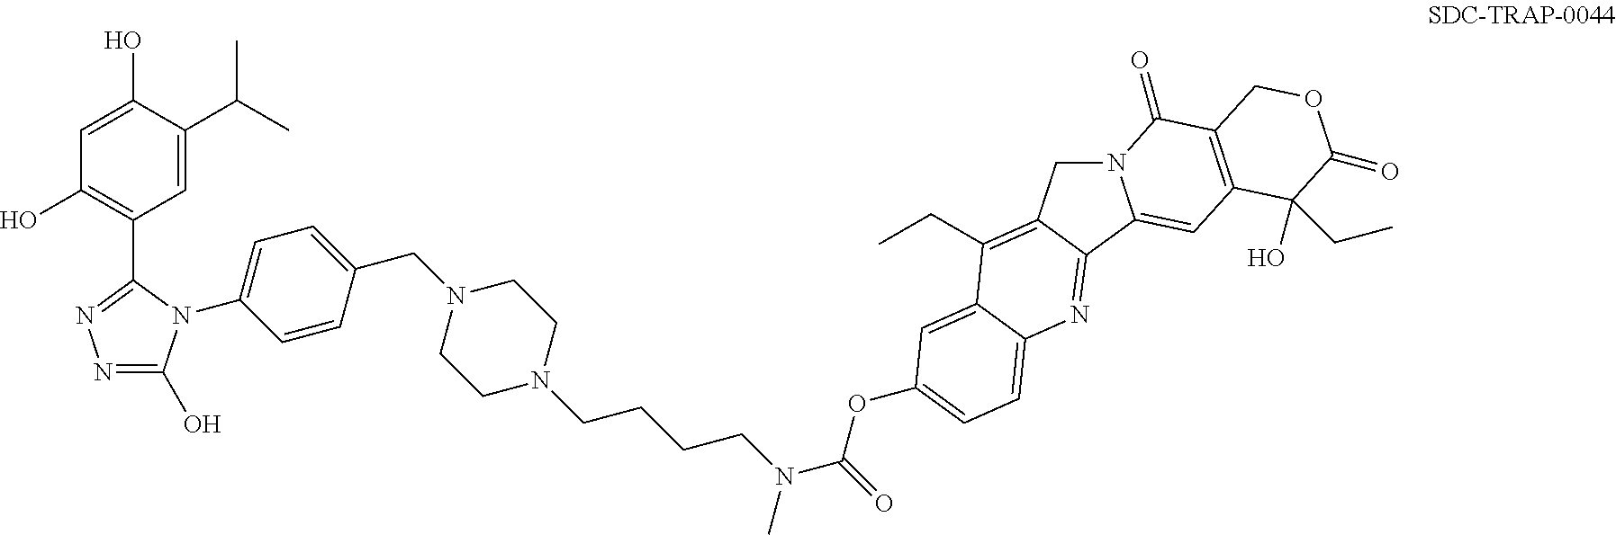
N1=C(O)N(C2=CC=C(CN3CCN(CCCCN(C(OC4=CC=C5C(=C4)C(CC)=C4CN6C(=CC7=C(C6=O)COC(=O)C7(CC)O)C4=N5)=O)C)CC3)C=C2)C(C2=C(O)C=C(O)C(C(C)C)=C2)=N1
